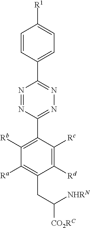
C1=CC(C2=NN=C(C3=C([Rb])C([Ra])=C(CC([CO2RC])[NHRN])C([Rd])=C3[Rc])N=N2)=CC=C1[R1]
